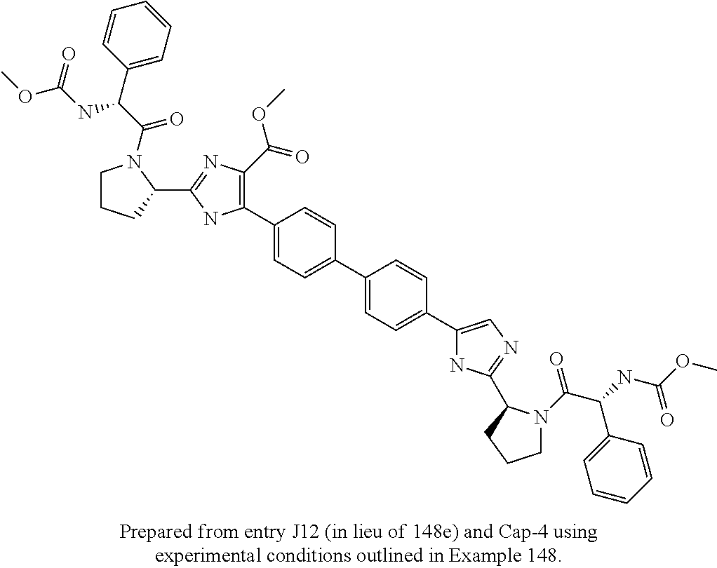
C1(C2=C(C(=O)OC)N=C(C3N(C(C(C4=CC=CC=C4)NC(OC)=O)=O)CCC3)N2)=CC=C(C2=CC=C(C3=CN=C(C4N(C(C(NC(=O)OC)C5=CC=CC=C5)=O)CCC4)N3)C=C2)C=C1
